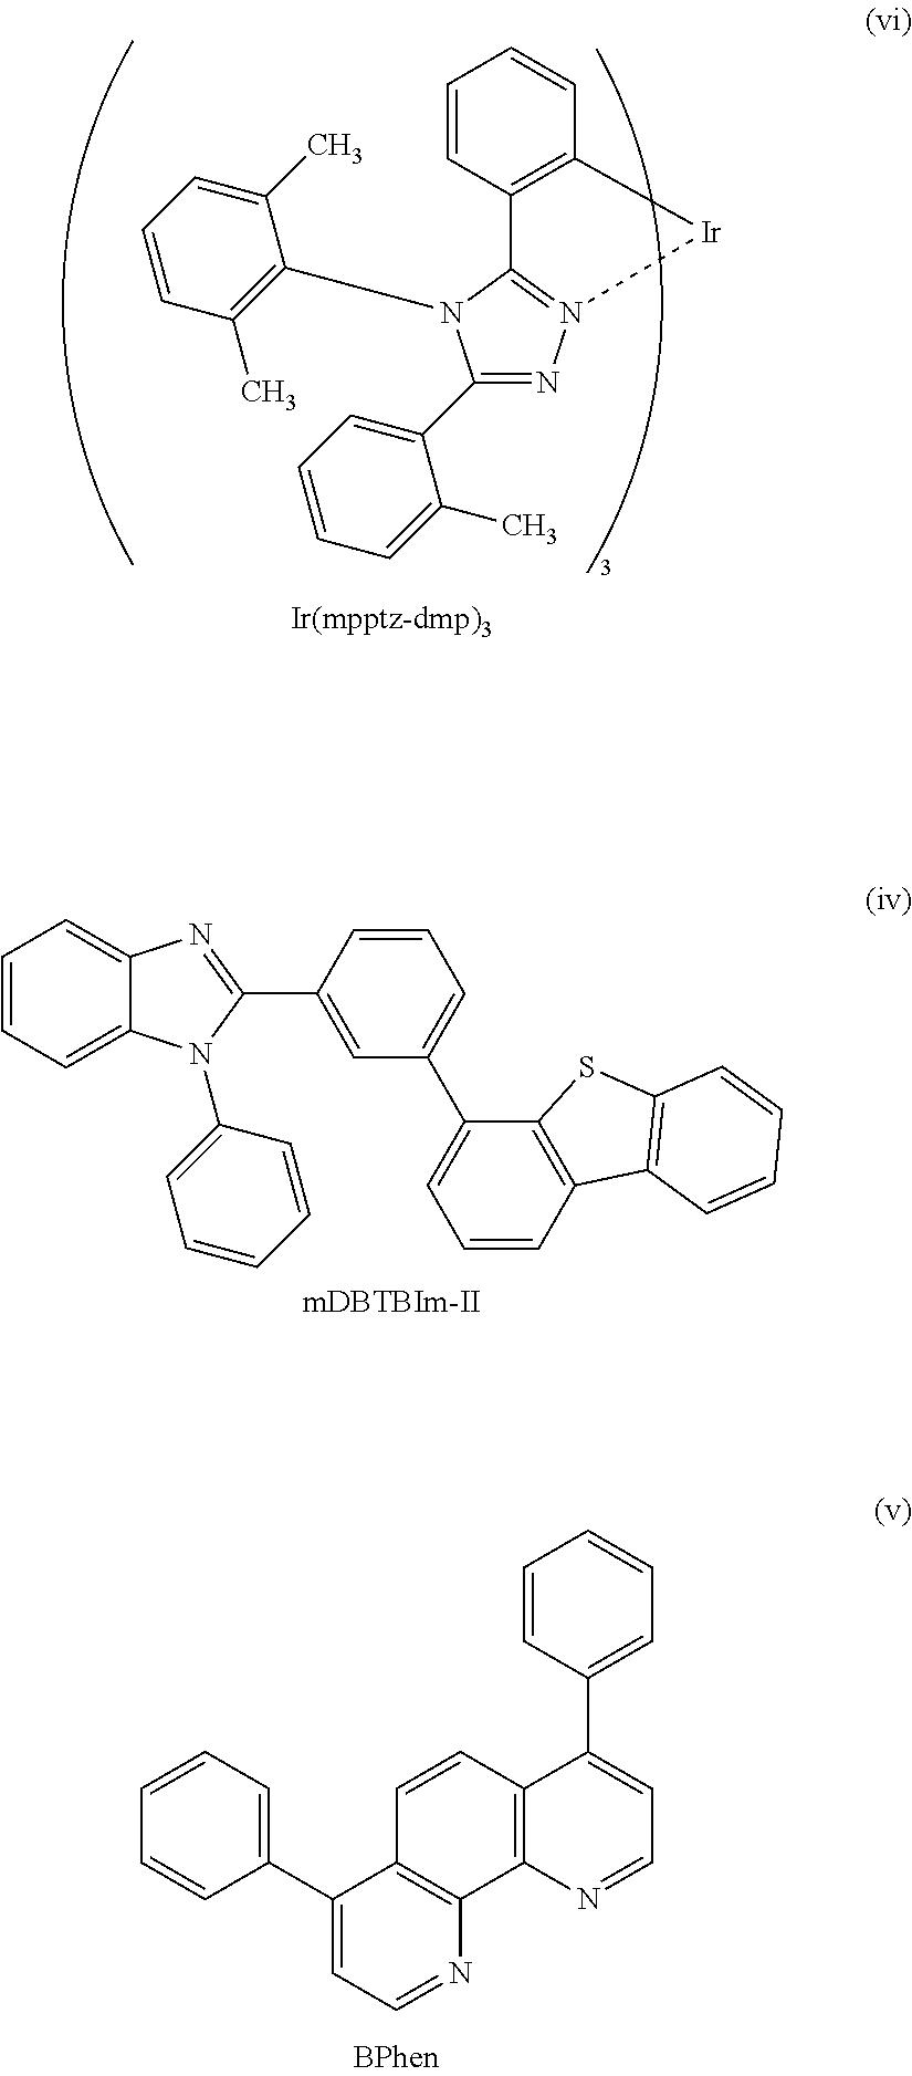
C1(C2=CC=CC=C2C)=NN2=C(N1C1=C(C)C=CC=C1C)C1=C(C=CC=C1)[Ir]2.C1=CC=C2C(=C1)N=C(C1=CC(C3=CC=CC4=C3SC3=C4C=CC=C3)=CC=C1)N2C1=CC=CC=C1.C1(C2=CC=CC=C2)=CC=NC2=C1C=CC1=C2N=CC=C1C1=CC=CC=C1
